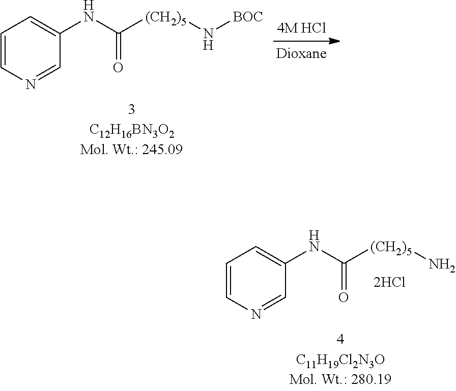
C1=CN=CC(NC([(CH2)5]N)=O)=C1.C1=CN=CC(NC([(CH2)5]N[BOC])=O)=C1
